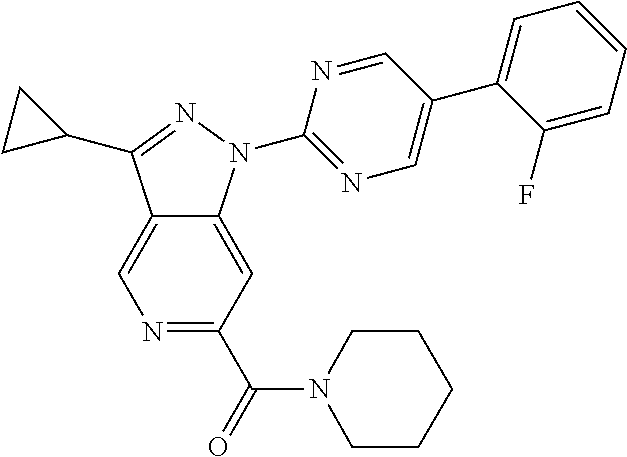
C12=CN=C(C(N3CCCCC3)=O)C=C1N(C1=NC=C(C3=CC=CC=C3F)C=N1)N=C2C1CC1
